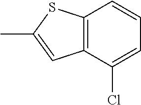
C12=C(C(Cl)=CC=C1)C=C(C)S2
